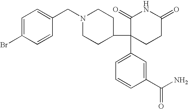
C1=C(Br)C=CC(CN2CCC(C3(C4=CC=CC(C(N)=O)=C4)CCC(=O)NC3=O)CC2)=C1
